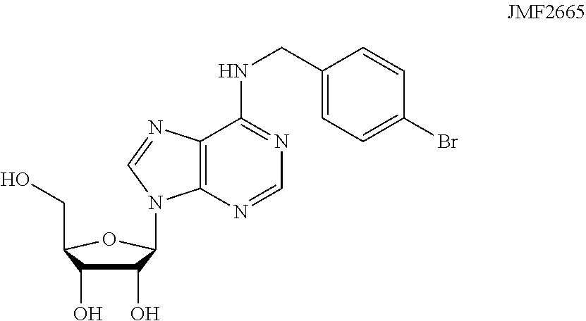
C1(O)C(O)C(CO)OC1N1C2=C(C(NCC3=CC=C(Br)C=C3)=NC=N2)N=C1
